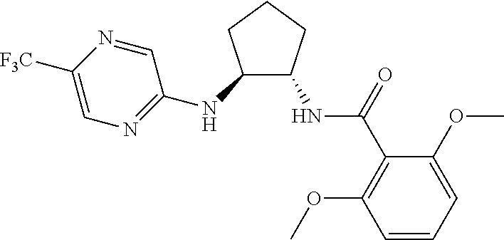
C1(OC)=CC=CC(OC)=C1C(NC1C(NC2=NC=C([F3C])N=C2)CCC1)=O
